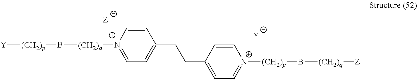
[Y][(CH2)p]B[(CH2)q][N+]1=CC=C(CCC2=CC=[N+]([(CH2)p]B[(CH2)q][Z])C=C2)C=C1.[Y]
